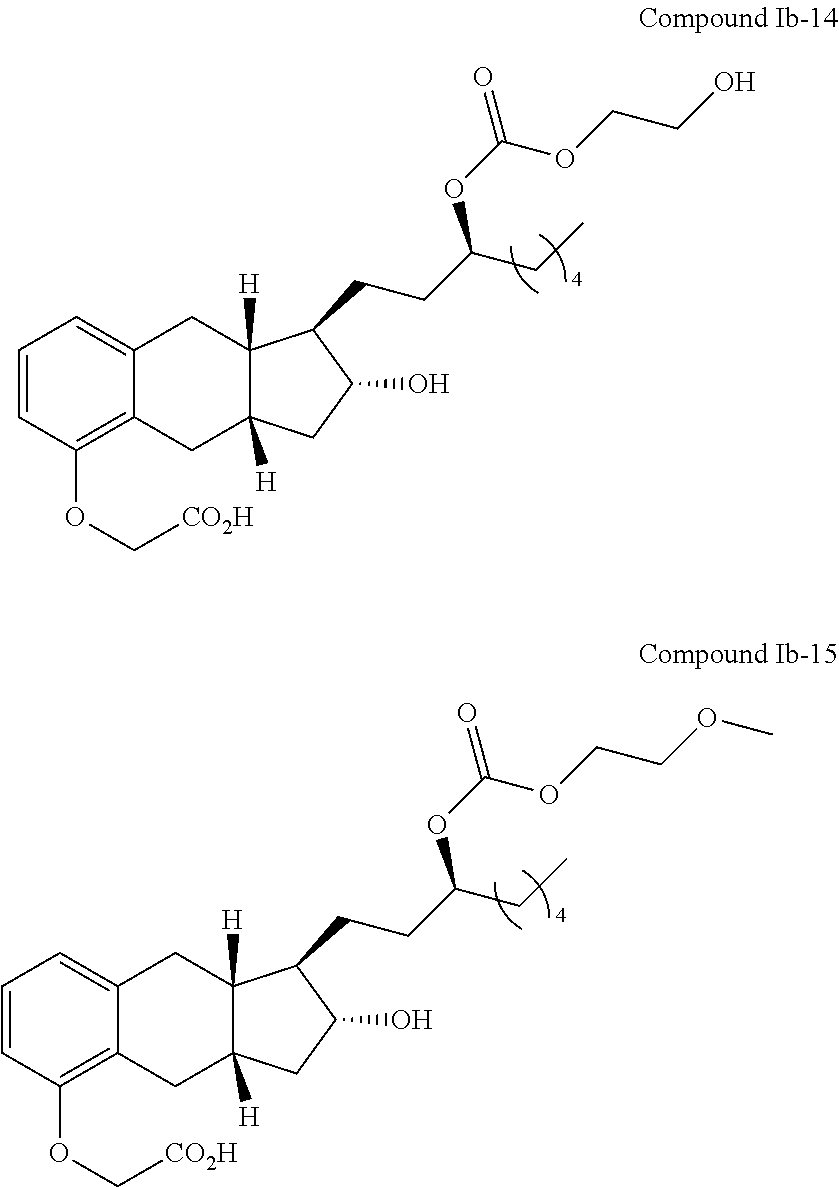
C1=CC(OC[CO2H])=C2C(=C1)CC1([H])C([H])(C2)CC(O)C1CCC(CC)OC(OCCO)=O.C1=CC(OC[CO2H])=C2C(=C1)CC1([H])C([H])(C2)CC(O)C1CCC(CC)OC(OCCOC)=O
